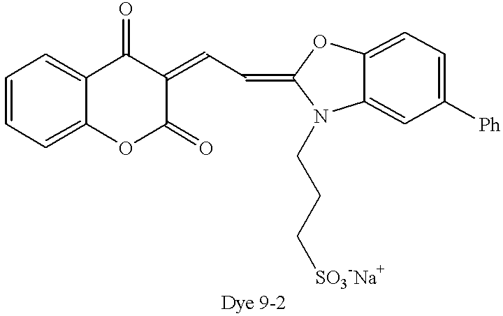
C1=CC=C2C(=C1)OC(=O)C(=CC=C1N(CCC[SO3-Na+])C3=CC([Ph])=CC=C3O1)C2=O
